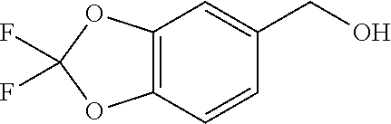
C1=CC2=C(C=C1CO)OC(F)(F)O2
